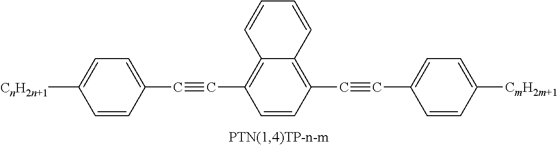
[CnH2n+1]C1=CC=C(C#CC2=C3C(=C(C#CC4=CC=C([CmH2m+1])C=C4)C=C2)C=CC=C3)C=C1
